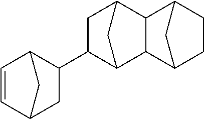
C1=CC2C(C3CC4CC3C3C4C4CCC3C4)CC1C2
